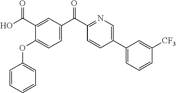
C1=CC=CC=C1OC1=CC=C(C(C2=NC=C(C3=CC=CC([CF3])=C3)C=C2)=O)C=C1C(O)=O
